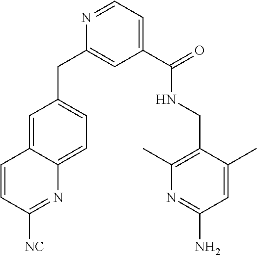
C1(C(NCC2=C(C)N=C(N)C=C2C)=O)=CC=NC(CC2=CC=C3C(=C2)C=CC([NC])=N3)=C1
